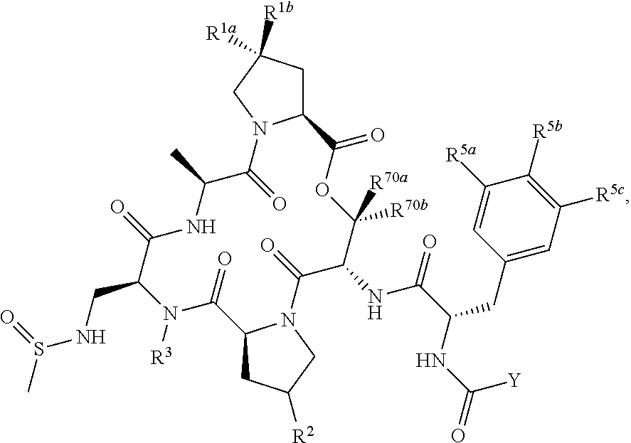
C12CC([R1a])([R1b])CN1C(=O)C(C)NC(=O)C(CNS(C)=O)N([R3])C(=O)C1CC([R2])CN1C(=O)C(NC(C(NC(=O)[Y])CC1=CC([R5c])=C([R5b])C([R5a])=C1)=O)C([R70b])([R70a])OC2=O
